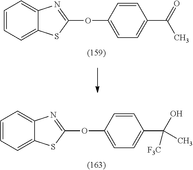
C1=C(OC2=NC3=CC=CC=C3S2)C=CC(C(=O)C)=C1.C1=C(OC2=NC3=CC=CC=C3S2)C=CC(C(O)(C)[F3C])=C1
